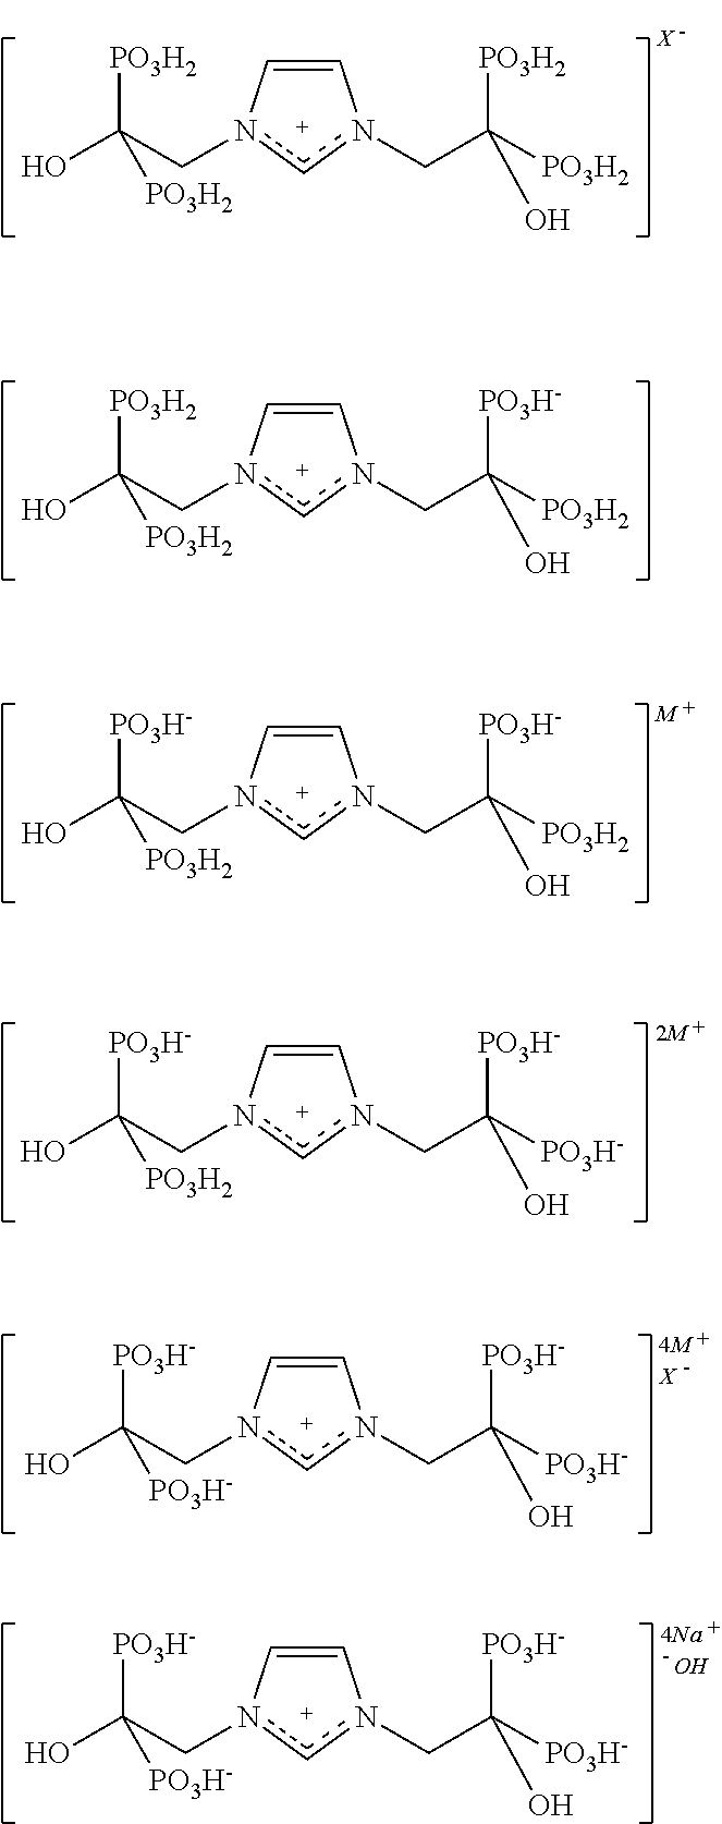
C1=Cn(CC(O)([PO3H2])[PO3H2])cn1CC([PO3H-])([PO3H2])O.C1=Cn(CC(O)([PO3H-])[PO3H2])cn1CC([PO3H-])([PO3H2])O.C1=Cn(CC(O)([PO3H-])[PO3H2])cn1CC([PO3H-])([PO3H-])O.C1=Cn(CC(O)([PO3H2])[PO3H2])cn1CC([PO3H2])([PO3H2])O.C1=Cn(CC(O)([PO3H-])[PO3H-])cn1CC([PO3H-])([PO3H-])O.[X].C1=Cn(CC(O)([PO3H-])[PO3H-])cn1CC([PO3H-])([PO3H-])O.O
